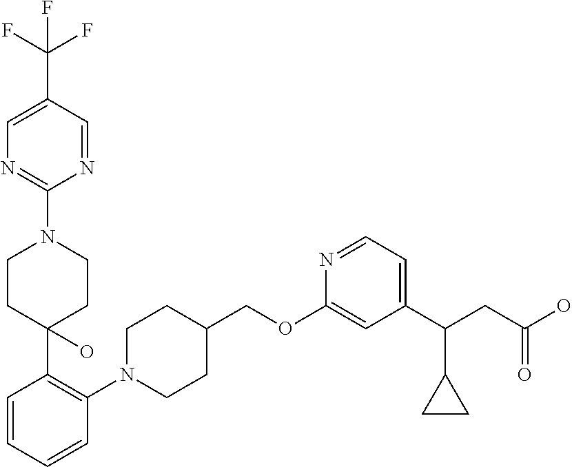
N1=CC(C(F)(F)F)=CN=C1N1CCC(C2=C(N3CCC(COC4=CC(C(CC(O)=O)C5CC5)=CC=N4)CC3)C=CC=C2)(O)CC1
